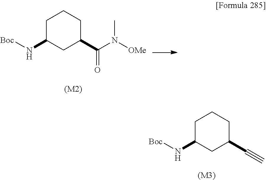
C1C(N[Boc])CC(C(=O)N(C)[OMe])CC1.[(M2)].C1C(N[Boc])CC(C#C)CC1.[(M3)]
